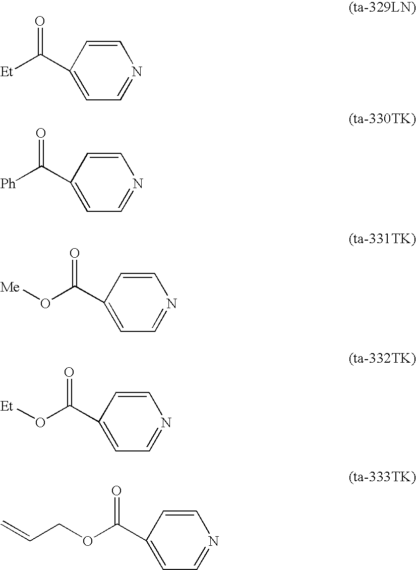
C1=CC(C([Et])=O)=CC=N1.C1=CC(C([Ph])=O)=CC=N1.C1=CC(C(O[Me])=O)=CC=N1.C1=CC(C(O[Et])=O)=CC=N1.C1=CC(C(OCC=C)=O)=CC=N1
